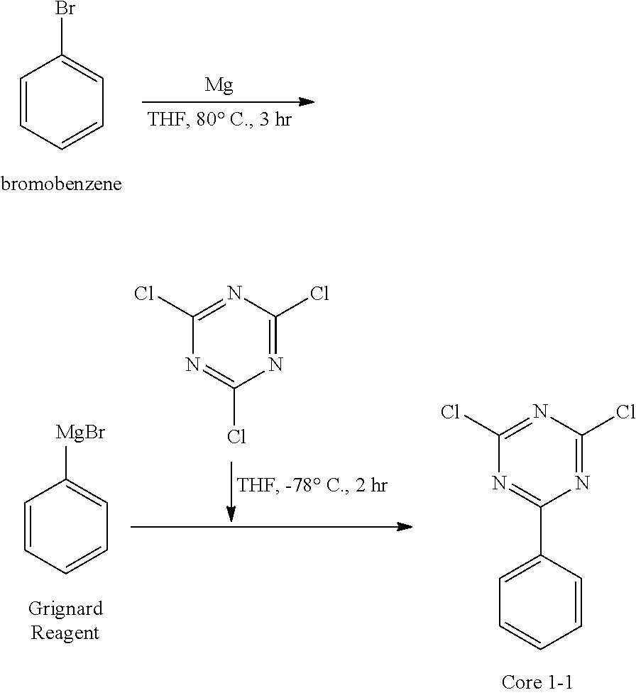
C1=CC=CC=C1Br.[Mg].C1(Cl)=NC(Cl)=NC(Cl)=N1.C1(Cl)=NC(Cl)=NC(C2=CC=CC=C2)=N1.C1=CC=CC=C1[MgBr]
